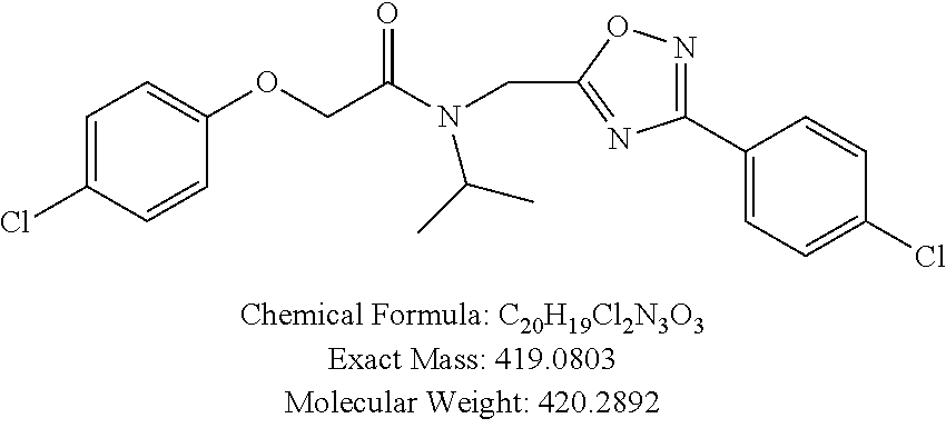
O(CC(N(CC1=NC(C2=CC=C(Cl)C=C2)=NO1)C(C)C)=O)C1=CC=C(Cl)C=C1
